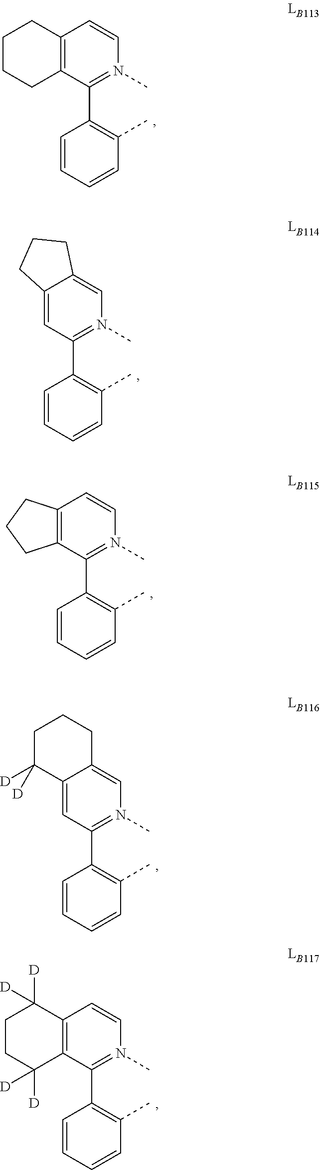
C1CCC2=C(C1)C=CN(C)=C2C1=C(C)C=CC=C1.C1=C2C(=CN(C)=C1C1=C(C)C=CC=C1)CCC2.C1=C2C(=CN(C)=C1C1=C(C)C=CC=C1)CCCC2([D])[D].C12=C(C=CN(C)=C1C1=C(C)C=CC=C1)C([D])([D])CCC2([D])[D].C12=C(C=CN(C)=C1C1=C(C)C=CC=C1)CCC2
